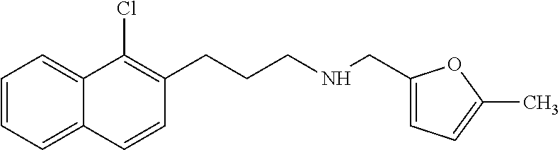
C1=CC=C2C(=C1)C(Cl)=C(CCCNCC1=CC=C(C)O1)C=C2
